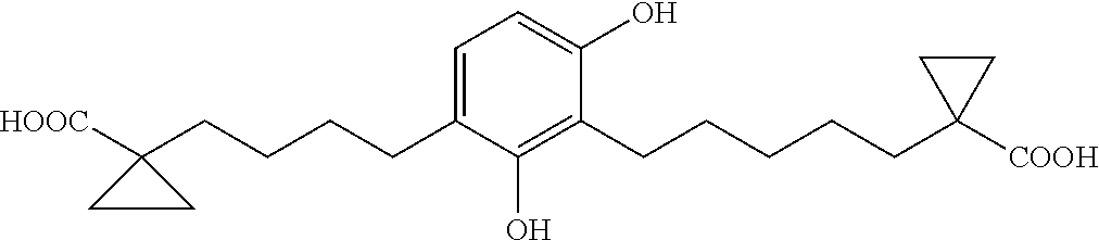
C(CCCC1([HOOC])CC1)C1=CC=C(O)C(CCCCCC2([COOH])CC2)=C1O
